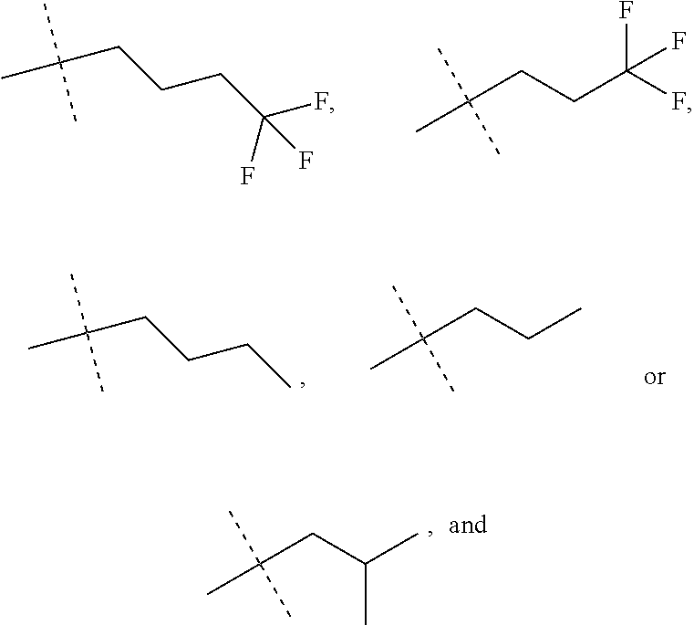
C(CCCC(F)(F)F)(C)(C)C.C(CCC(F)(F)F)(C)(C)C.C(CCCC)(C)(C)C.C(CCC)(C)(C)C.C(CC(C)C)(C)(C)C
